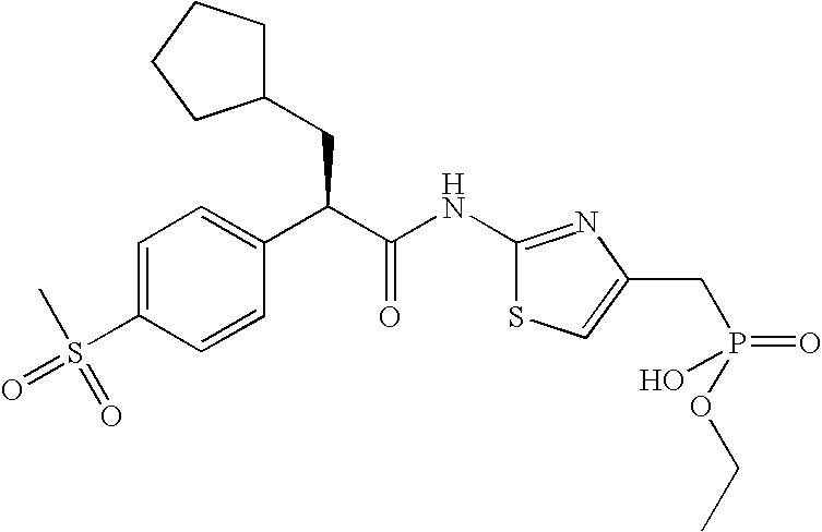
C1=C(S(C)(=O)=O)C=CC(C(C(NC2=NC(CP(=O)(OCC)O)=CS2)=O)CC2CCCC2)=C1
